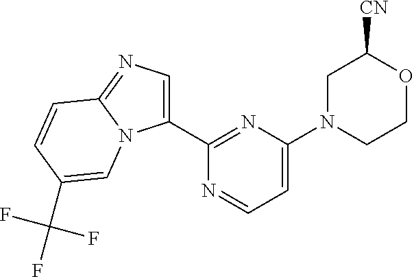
C1(C2=NC(N3CCOC([CN])C3)=CC=N2)=CN=C2N1C=C(C(F)(F)F)C=C2
